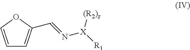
C1=COC(C=N[X]([R1])[(R2)z])=C1
